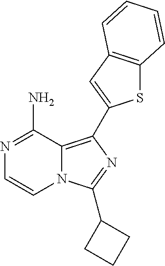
N12C(=C(C3=CC4=C(S3)C=CC=C4)N=C1C1CCC1)C(N)=NC=C2
